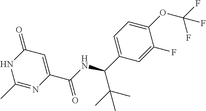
C1(C)=NC(C(NC(C2=CC=C(OC(F)(F)F)C(F)=C2)C(C)(C)C)=O)=CC(=O)N1
